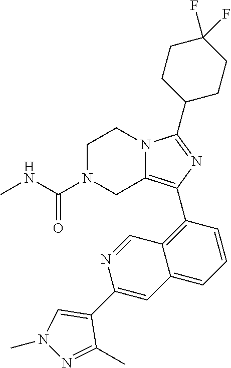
C1N(C(NC)=O)CC2=C(C3=C4C(=CC=C3)C=C(C3=CN(C)N=C3C)N=C4)N=C(C3CCC(F)(F)CC3)N2C1
